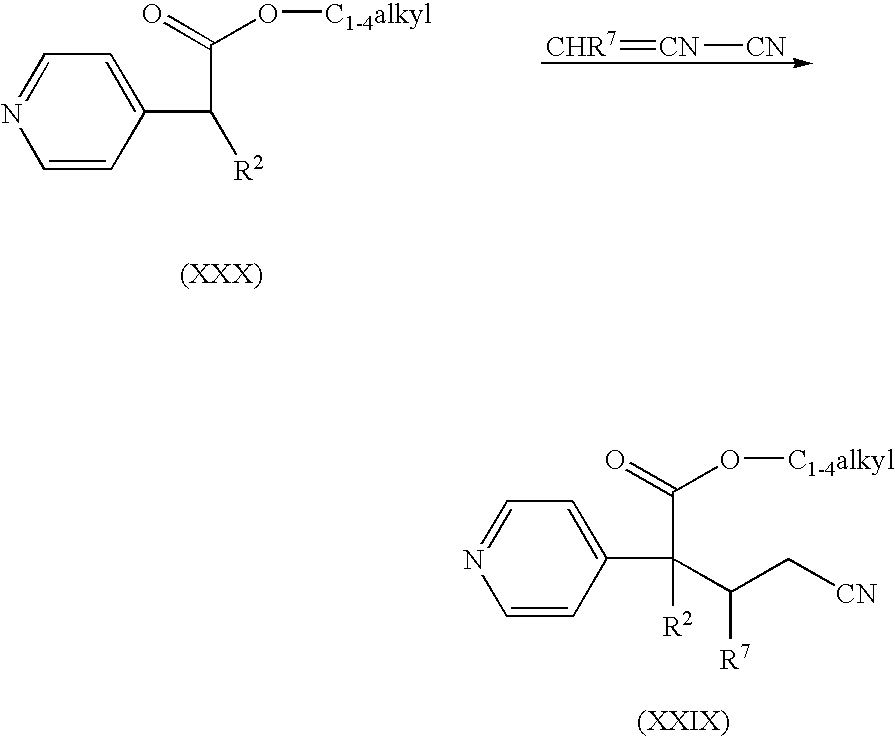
C1=CC(C([R2])(C(=O)O[C1-4alkyl])C(C[CN])[R7])=CC=N1.C1=CC(C([R2])C(=O)O[C1-4alkyl])=CC=N1.[CHR7]=[CN][CN]
